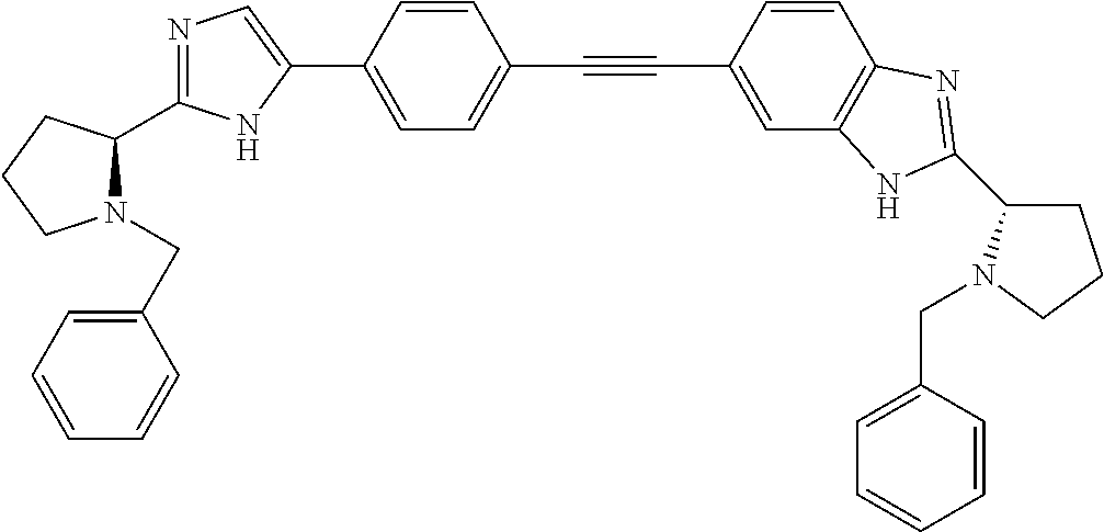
C1=C(C2=CN=C(C3N(CC4=CC=CC=C4)CCC3)N2)C=CC(C#CC2=CC3=C(C=C2)N=C(C2CCCN2CC2=CC=CC=C2)N3)=C1
